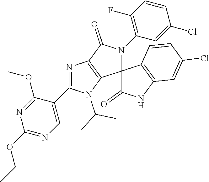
N1=C(C2=CN=C(OCC)N=C2OC)N(C(C)C)C2=C1C(=O)N(C1=C(F)C=CC(Cl)=C1)C21C(=O)NC2=C1C=CC(Cl)=C2
